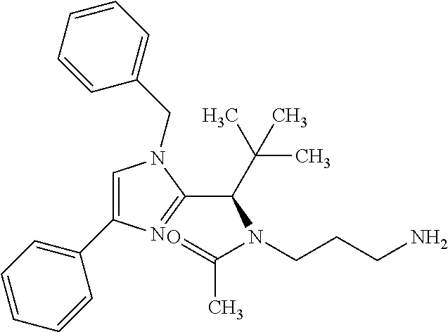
C1=C(C2=CC=CC=C2)N=C(C(N(C(C)=O)CCCN)C(C)(C)C)N1CC1=CC=CC=C1
